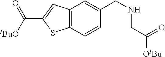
C12=C(C=CC(CNCC(=O)[OtBu])=C1)SC(C([tBuO])=O)=C2
